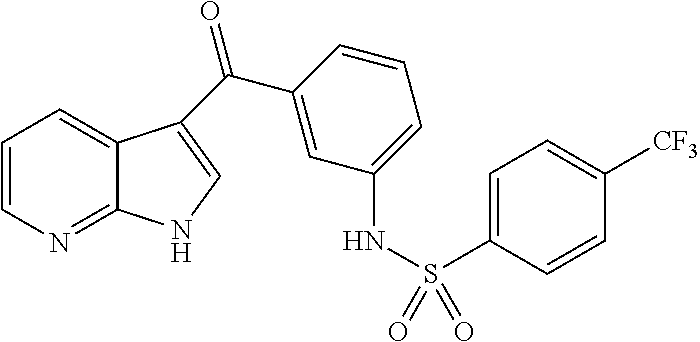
C1=CN=C2C(=C1)C(C(C1=CC(NS(=O)(=O)C3=CC=C([CF3])C=C3)=CC=C1)=O)=CN2
